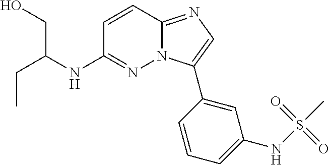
C(C)C(NC1=NN2C(=NC=C2C2=CC(NS(C)(=O)=O)=CC=C2)C=C1)CO
